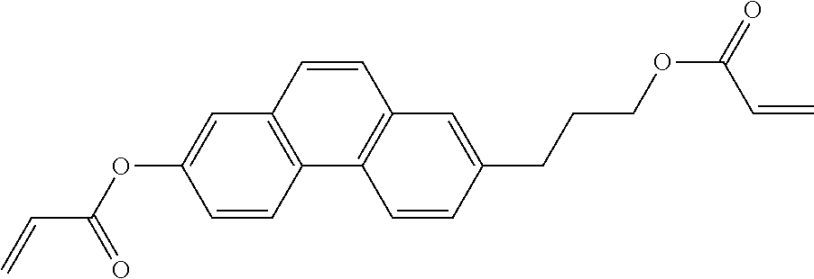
C1=C(OC(C=C)=O)C=CC2=C1C=CC1=C2C=CC(CCCOC(=O)C=C)=C1
